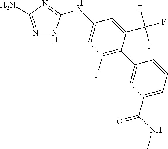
N1=C(N)N=C(NC2=CC(F)=C(C3=CC(C(NC)=O)=CC=C3)C(C(F)(F)F)=C2)N1
